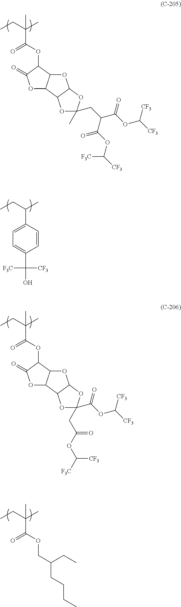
C(C(OC1C(=O)OC2C1OC1C2OC(CC(OC([F3C])[CF3])=O)(C(OC([CF3])[CF3])=O)O1)=O)(CC)(C)C.C(C(OC1C(=O)OC2C1OC1C2OC(C)(CC(C(OC([F3C])[CF3])=O)C(OC([CF3])[CF3])=O)O1)=O)(CC)(C)C.C(C1=CC=C(C([F3C])([CF3])O)C=C1)(CC)C.C(C(OCC(CCCC)CC)=O)(CC)(C)C
